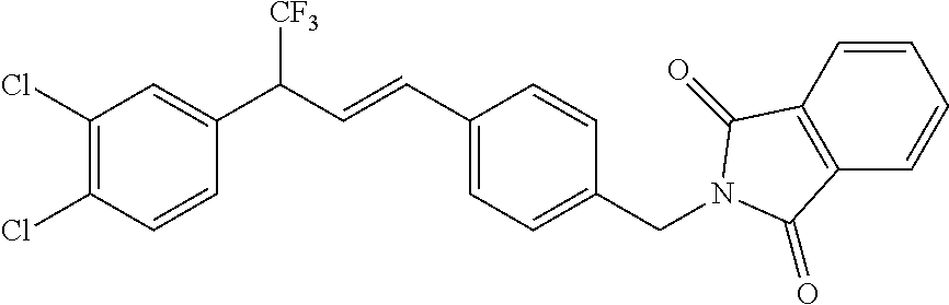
C1(CN2C(=O)C3=C(C=CC=C3)C2=O)=CC=C(C=CC(C2=CC(Cl)=C(Cl)C=C2)[CF3])C=C1
